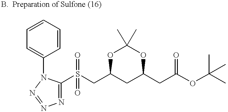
C1=CC=CC(N2N=NN=C2S(=O)(CC2CC(CC(OC(C)(C)C)=O)OC(C)(C)O2)=O)=C1
